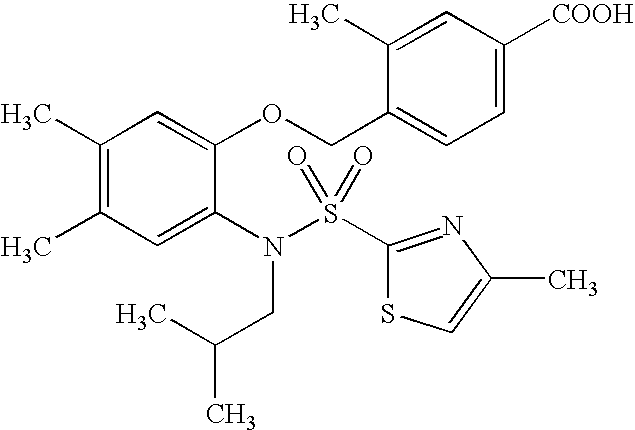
C1(C)=C(C)C=C(N(S(=O)(=O)C2=NC(C)=CS2)CC(C)C)C(OCC2=CC=C([COOH])C=C2C)=C1
